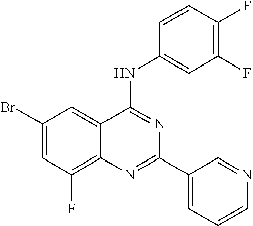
C1=C(Br)C=C2C(=C1F)N=C(C1=CC=CN=C1)N=C2NC1=CC(F)=C(F)C=C1
